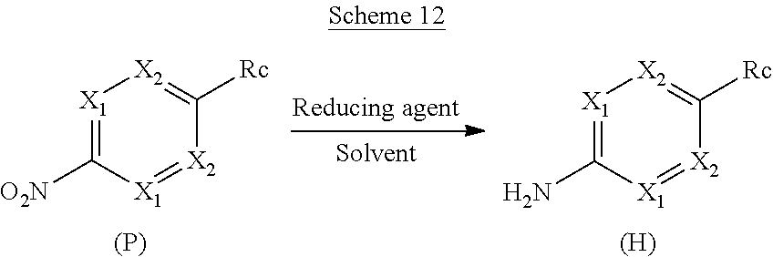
[X1]1=C(N)[X1]=[X2]C([Rc])=[X2]1.[X1]1=C([O2N])[X1]=[X2]C([Rc])=[X2]1.[(P)].[(H)]
